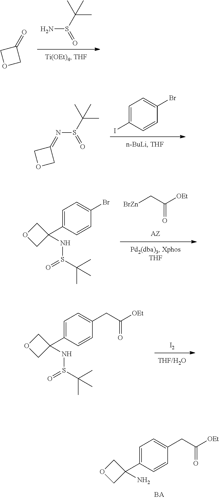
C1=C(I)C=CC(Br)=C1.C1(=NS(C(C)(C)C)=O)COC1.NS(C(C)(C)C)=O.O=C1COC1.[BrZn]CC([OEt])=O.C1=C(C2(NS(C(C)(C)C)=O)COC2)C=CC(Br)=C1.C1=C(C2(N)COC2)C=CC(CC([OEt])=O)=C1.[I2].C1=C(C2(NS(C(C)(C)C)=O)COC2)C=CC(CC([OEt])=O)=C1
